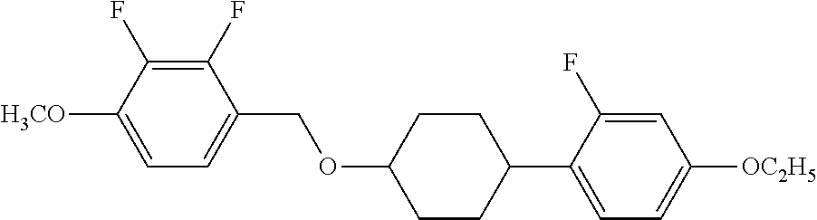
C1(F)=C(F)C([H3CO])=CC=C1COC1CCC(C2=CC=C([OC2H5])C=C2F)CC1
